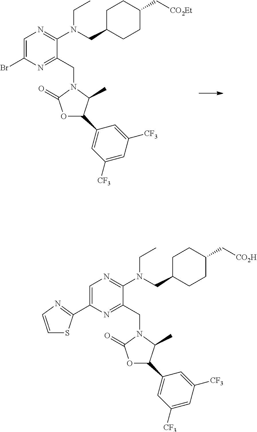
C1=C(Br)N=C(CN2C(C)C(C3=CC([CF3])=CC([CF3])=C3)OC2=O)C(N(CC)CC2CCC(C[CO2Et])CC2)=N1.C1=C(C2=NC=CS2)N=C(CN2C(C)C(C3=CC([CF3])=CC([CF3])=C3)OC2=O)C(N(CC)CC2CCC(C[CO2H])CC2)=N1
